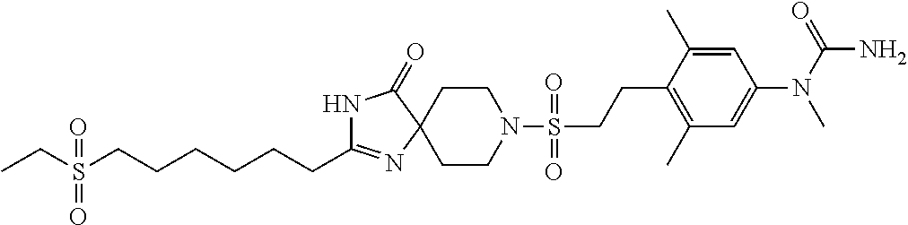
C(CC1=NC2(CCN(S(=O)(=O)CCC3=C(C)C=C(N(C(N)=O)C)C=C3C)CC2)C(=O)N1)CCCCS(CC)(=O)=O
